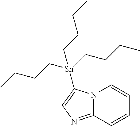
C12=NC=C([Sn](CCCC)(CCCC)CCCC)N1C=CC=C2
